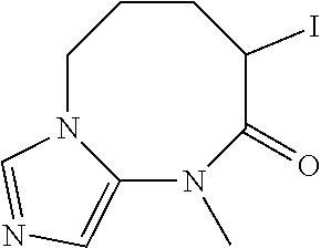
C1N2C(=CN=C2)N(C)C(=O)C(I)CC1
